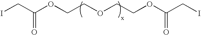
ICC(OCCOCCOC(CI)=O)=O
